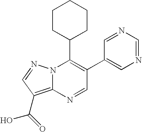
C1=C(C2=C(C3CCCCC3)N3C(=C(C(O)=O)C=N3)N=C2)C=NC=N1
